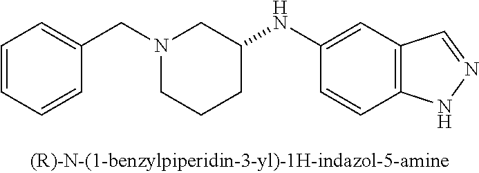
N1(CC2=CC=CC=C2)CCCC(NC2=CC3=C(C=C2)NN=C3)C1
